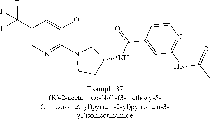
C1(C(F)(F)F)=CN=C(N2CCC(NC(C3=CC(NC(C)=O)=NC=C3)=O)C2)C(OC)=C1
